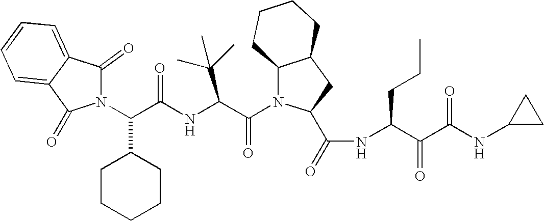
N1(C(C(NC(C(N2C3C(CC2C(=O)NC(C(C(NC2CC2)=O)=O)CCC)CCCC3)=O)C(C)(C)C)=O)C2CCCCC2)C(=O)C2=CC=CC=C2C1=O
